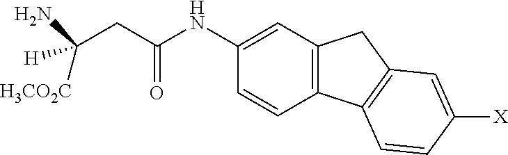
C12=C(C=C(NC(CC([H3CO2C])(N)[H])=O)C=C1)CC1=C2C=CC([X])=C1
